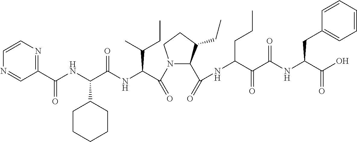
N1(C(C(NC(C(NC(C2=NC=CN=C2)=O)C2CCCCC2)=O)C(C)CC)=O)C(C(=O)NC(CCC)C(=O)C(=O)NC(CC2=CC=CC=C2)C(=O)O)C(CC)CC1
